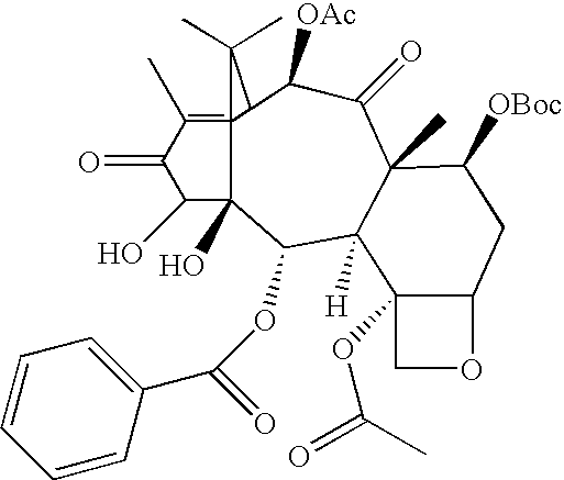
C1(OC(C2=CC=CC=C2)=O)C2([H])C(C)(C(=O)C([OAc])C3C4(=C(C)C(=O)C(O)C14O)C3(C)C)C([OBoc])CC1C2(OC(C)=O)CO1
